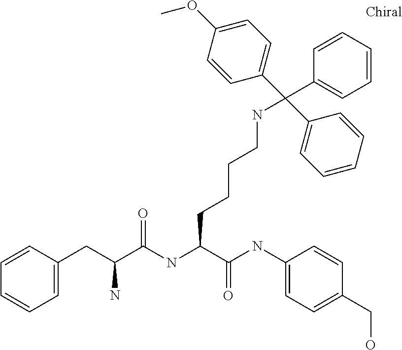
C1=CC=CC=C1CC(C(NC(C(NC1=CC=C(CO)C=C1)=O)CCCCNC(C1=CC=CC=C1)(C1=CC=C(OC)C=C1)C1=CC=CC=C1)=O)N
